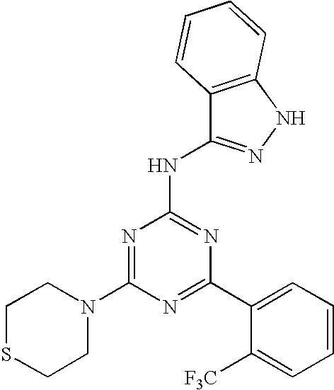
N1=C(C2=CC=CC=C2[F3C])N=C(NC2=NNC3=C2C=CC=C3)N=C1N1CCSCC1
